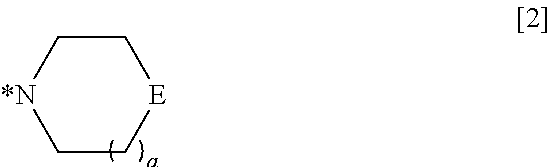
C1C[E]CC[*N]1
